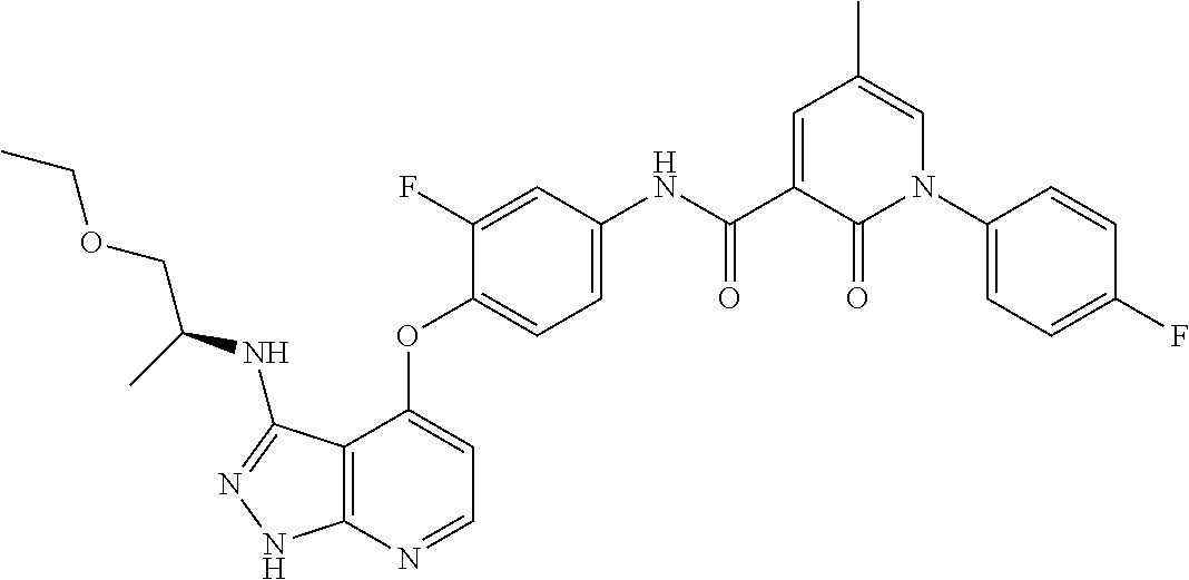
C12=C(N=CC=C1OC1=CC=C(NC(C3=CC(C)=CN(C4=CC=C(F)C=C4)C3=O)=O)C=C1F)NN=C2NC(COCC)C
